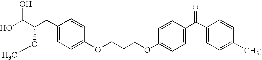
C1=CC(CC(C(O)O)OC)=CC=C1OCCCOC1=CC=C(C(C2=CC=C(C)C=C2)=O)C=C1
